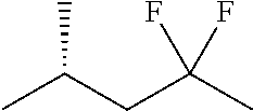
C(CC(C)C)(C)(F)F
